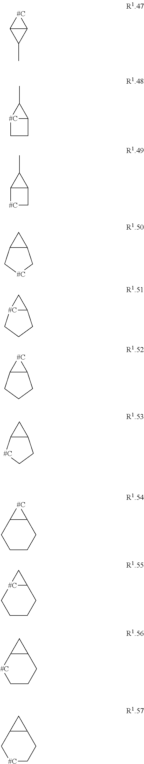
C12C([#C]1)C2C.[#C]12C(C1C)CC2.C12C(C1C)C[#C]2.C12C(C[#C]C1)C2.C12[#C](CCC1)C2.C12C(CCC1)[#C]2.C12C([#C]CC1)C2.C12C([#C]1)CCCC2.C12[#C](C1)CCCC2.C12C(C1)[#C]CCC2.C12C(C1)C[#C]CC2
